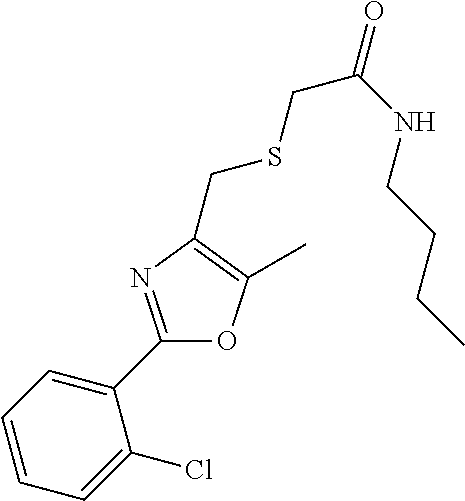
C1=CC=C(Cl)C(C2=NC(CSCC(=O)NCCCC)=C(C)O2)=C1
